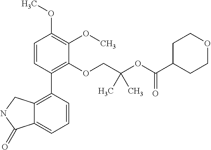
C1=CC(C2=C3C(=CC=C2)C(=O)NC3)=C(OCC(OC(C2CCOCC2)=O)(C)C)C(OC)=C1OC
